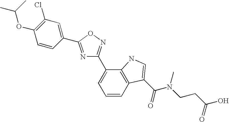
N1=C(C2=CC(Cl)=C(OC(C)C)C=C2)ON=C1C1=CC=CC2=C1NC=C2C(=O)N(CCC(=O)O)C
